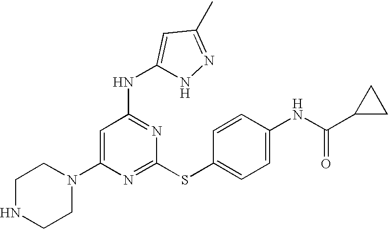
C1(N2CCNCC2)=CC(NC2=CC(C)=NN2)=NC(SC2=CC=C(NC(C3CC3)=O)C=C2)=N1
